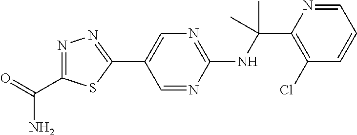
N(C(C1=C(Cl)C=CC=N1)(C)C)C1=NC=C(C2=NN=C(C(=O)N)S2)C=N1
